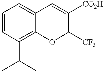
C12=C(C(C)C)C=CC=C1C=C([CO2H])C([CF3])O2
